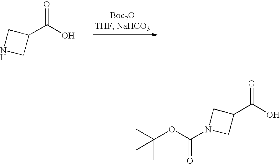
C1(C(O)=O)CNC1.OC(C1CN(C(OC(C)(C)C)=O)C1)=O
